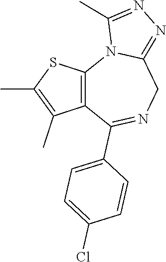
C12=C(SC(C)=C1C)N1C(=NN=C1C)CN=C2C1=CC=C(Cl)C=C1
